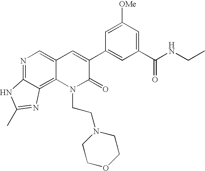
N1=C2C(=C3C(=C1)C=C(C1=CC(C(NCC)=O)=CC([OMe])=C1)C(=O)N3CCN1CCOCC1)N=C(C)N2
